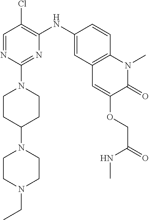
C1=NC(N2CCC(N3CCN(CC)CC3)CC2)=NC(NC2=CC3=C(C=C2)N(C)C(=O)C(OCC(NC)=O)=C3)=C1Cl
